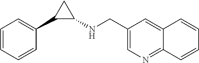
C1=CC=CC(C2C(NCC3=CN=C4C(=C3)C=CC=C4)C2)=C1
